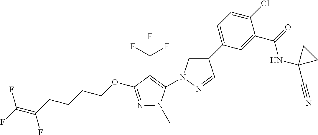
C1(C2=CC=C(Cl)C(C(=O)NC3(C#N)CC3)=C2)=CN(C2=C(C(F)(F)F)C(OCCCCC(=C(F)F)F)=NN2C)N=C1
